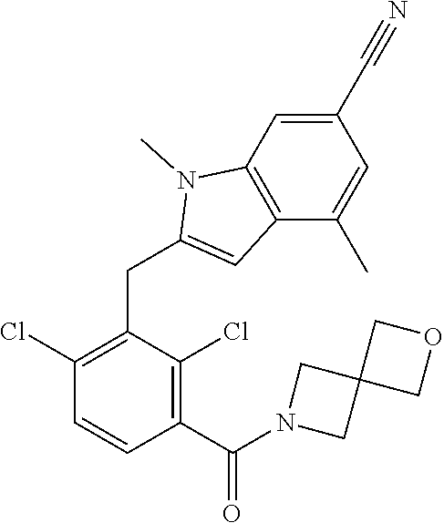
C1(Cl)=C(CC2=CC3=C(N2C)C=C(C#N)C=C3C)C(Cl)=C(C(=O)N2CC3(C2)COC3)C=C1
